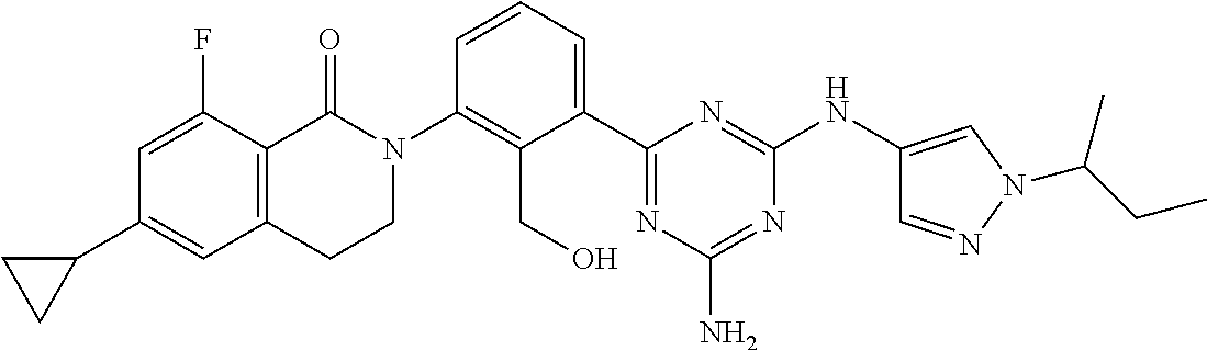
C1(C2=CC3=C(C(F)=C2)C(=O)N(C2=C(CO)C(C4=NC(N)=NC(NC5=CN(C(C)CC)N=C5)=N4)=CC=C2)CC3)CC1
